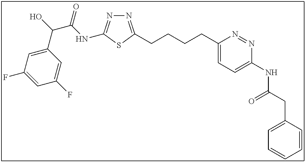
N1=C(CCCCC2=CC=C(NC(CC3=CC=CC=C3)=O)N=N2)SC(NC(C(C2=CC(F)=CC(F)=C2)O)=O)=N1
